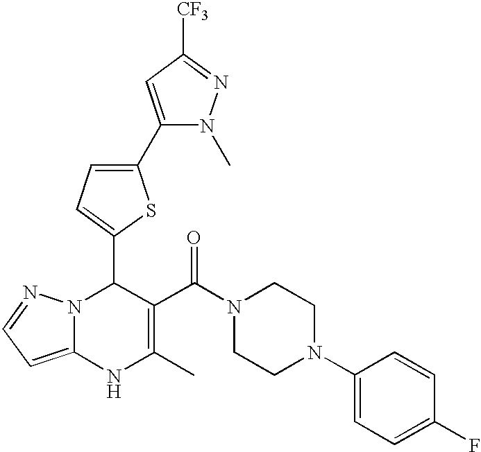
C1(C2=CC=C(C3=CC([CF3])=NN3C)S2)N2C(=CC=N2)NC(C)=C1C(N1CCN(C2=CC=C(F)C=C2)CC1)=O
